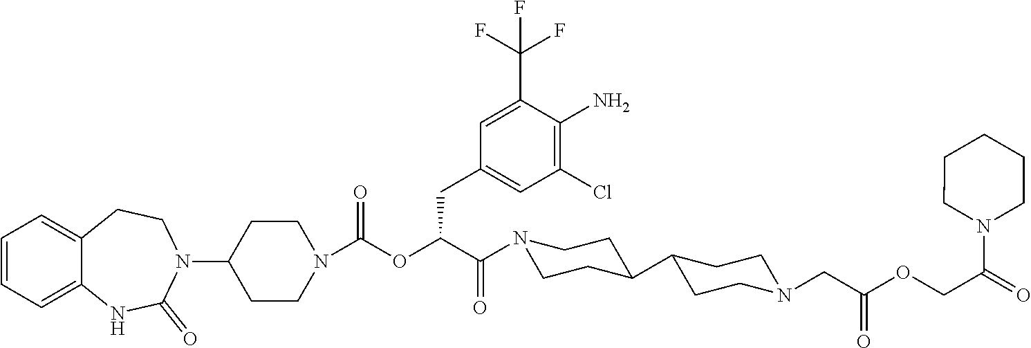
C1(N2C(=O)NC3=CC=CC=C3CC2)CCN(C(OC(C(=O)N2CCC(C3CCN(CC(OCC(N4CCCCC4)=O)=O)CC3)CC2)CC2=CC(Cl)=C(N)C(C(F)(F)F)=C2)=O)CC1
